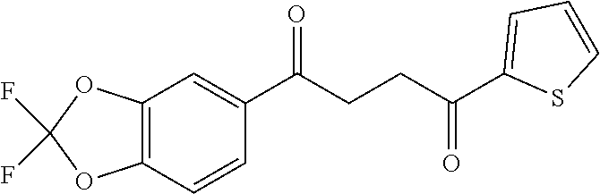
C1(C(CCC(C2=CC=CS2)=O)=O)=CC2=C(C=C1)OC(F)(F)O2
